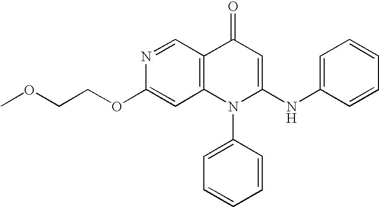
C1(OCCOC)=CC2=C(C=N1)C(=O)C=C(NC1=CC=CC=C1)N2C1=CC=CC=C1
